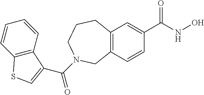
C12=C(C=C(C(=O)NO)C=C1)CCCN(C(=O)C1=CSC3=C1C=CC=C3)C2
